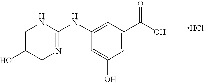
Cl.C1=C(NC2=NCC(O)CN2)C=C(O)C=C1C(O)=O
